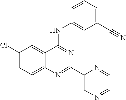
C12=CC=C(Cl)C=C1C(NC1=CC(C#N)=CC=C1)=NC(C1=CN=CC=N1)=N2
